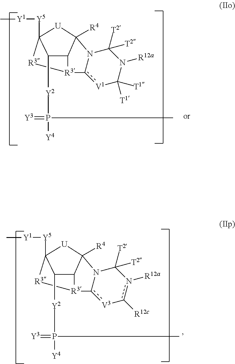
[R4]C12C3[R3]([R3]C([Y5][Y1]C)([U]1)C3[Y2]P(=[Y3])([Y4])C)c1[V1]C([T1])([T1])N([R12a])C([T2])([T2])N21.[R4]C12C3[R3]([R3]C([Y5][Y1]C)([U]1)C3[Y2]P(=[Y3])([Y4])C)c1[V3]-c([R12c])n([R12a])C([T2])([T2])N21
